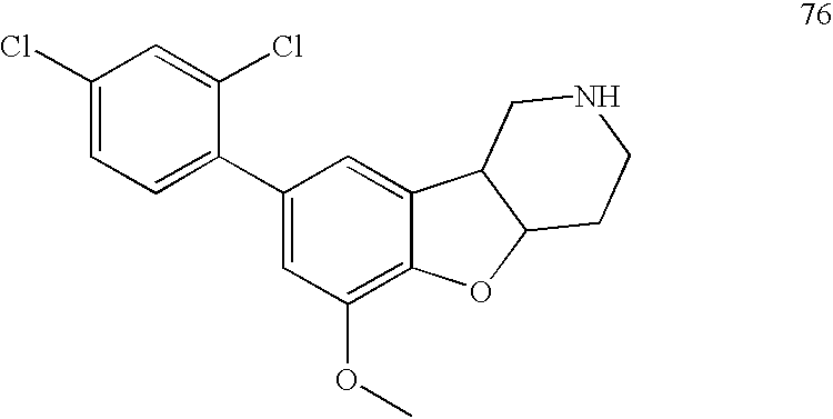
C1(Cl)=CC=C(C2=CC(OC)=C3C(=C2)C2C(O3)CCNC2)C(Cl)=C1
